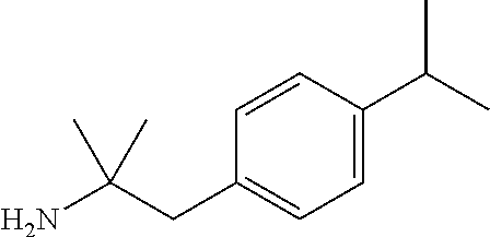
C(C(N)(C)C)C1=CC=C(C(C)C)C=C1
